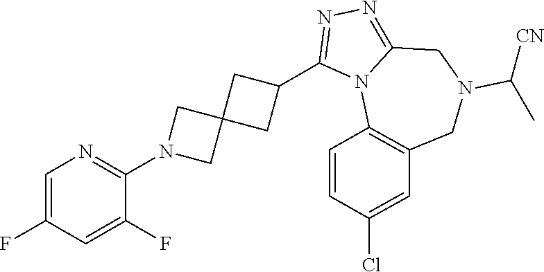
C1=C(F)C=C(F)C(N2CC3(C2)CC(C2=NN=C4N2C2=C(CN(C([CN])C)C4)C=C(Cl)C=C2)C3)=N1
